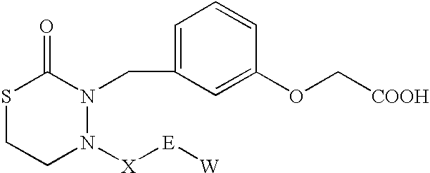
S1CCN([X][E][W])N(CC2=CC=CC(OC[COOH])=C2)C1=O
